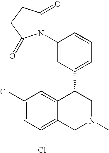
C1(Cl)=CC(Cl)=C2C(=C1)C(C1=CC=CC(N3C(=O)CCC3=O)=C1)CN(C)C2
